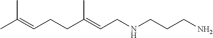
CC(=CCCC(=CCNCCCN)C)C
